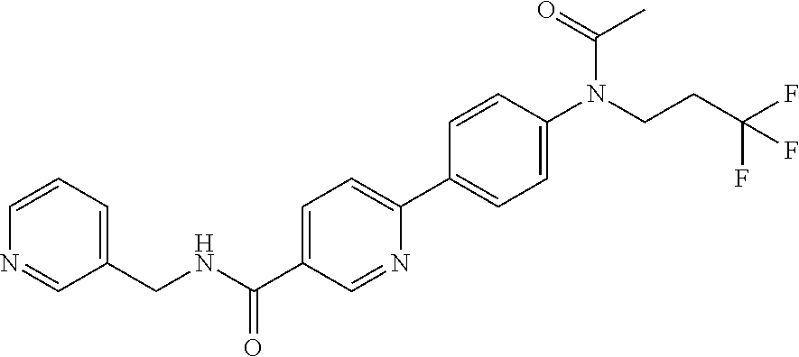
N1=CC(CNC(C2=CC=C(C3=CC=C(N(C(=O)C)CCC(F)(F)F)C=C3)N=C2)=O)=CC=C1
